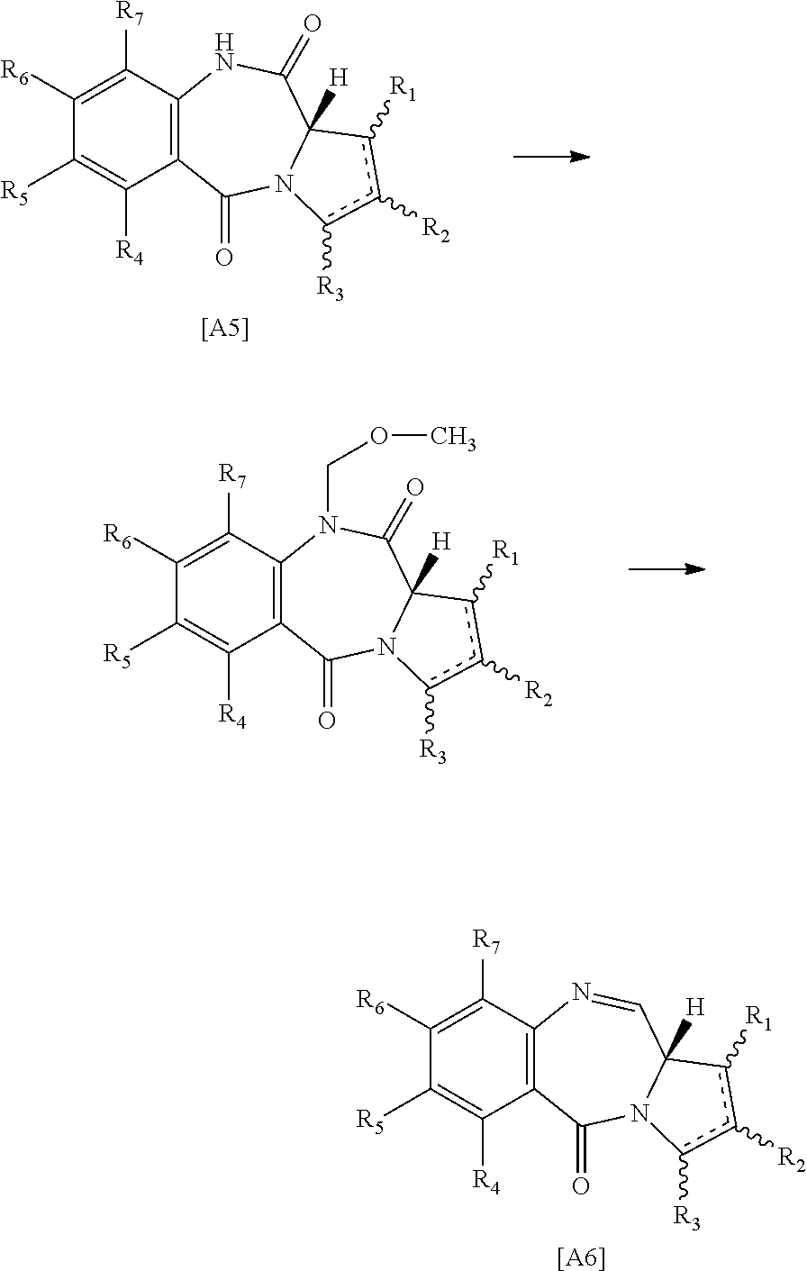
[[A6]].C12=C(C([R7])=C([R6])C([R5])=C1[R4])N=CC1([H])N(C2=O)c([R3])c([R2])c1[R1].[[A5]].C12=C(C([R7])=C([R6])C([R5])=C1[R4])NC(=O)C1([H])N(C2=O)c([R3])c([R2])c1[R1].C12=C(C([R7])=C([R6])C([R5])=C1[R4])N(COC)C(=O)C1([H])N(C2=O)c([R3])c([R2])c1[R1]
